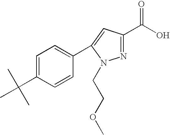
C1=C(C(C)(C)C)C=CC(C2=CC(C(O)=O)=NN2CCOC)=C1
